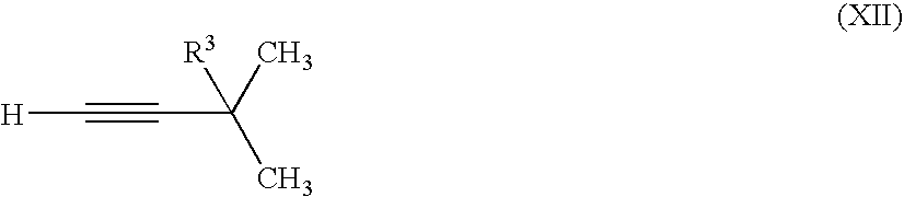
[H]C#CC(C)([R3])C
